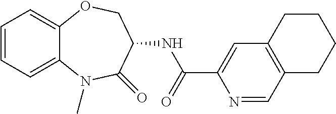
C1=CC=C2C(=C1)OCC(NC(C1=CC3=C(C=N1)CCCC3)=O)C(=O)N2C
